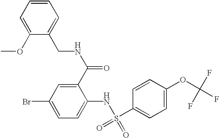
C1(Br)=CC=C(NS(C2=CC=C(OC(F)(F)F)C=C2)(=O)=O)C(C(NCC2=CC=CC=C2OC)=O)=C1
